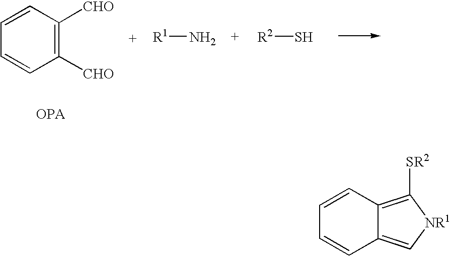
C1=CC=CC([CHO])=C1[CHO].[R1]N.[R2]S.C1=CC2=C[NR1]C([SR2])=C2C=C1
